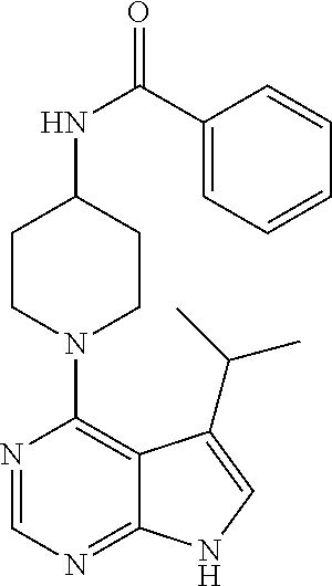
C1CN(C2=C3C(=NC=N2)NC=C3C(C)C)CCC1NC(=O)C1=CC=CC=C1
